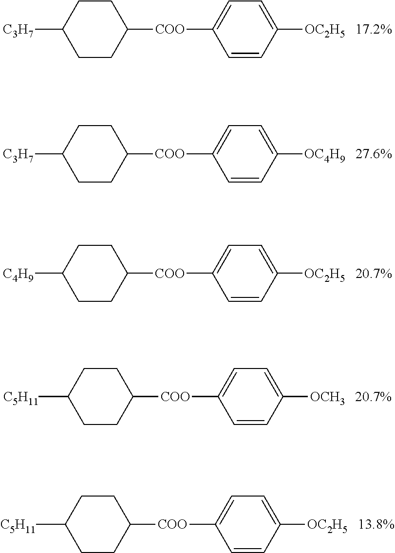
[C3H7]C1CCC([COO]C2=CC=C([OC2H5])C=C2)CC1.[17.2%].[C3H7]C1CCC([COO]C2=CC=C([OC4H9])C=C2)CC1.[27.6%].[C4H9]C1CCC([COO]C2=CC=C([OC2H5])C=C2)CC1.[20.7%].[C5H11]C1CCC([COO]C2=CC=C([OCH3])C=C2)CC1.[20.7%].[C5H11]C1CCC([COO]C2=CC=C([OC2H5])C=C2)CC1.[13.8%]
